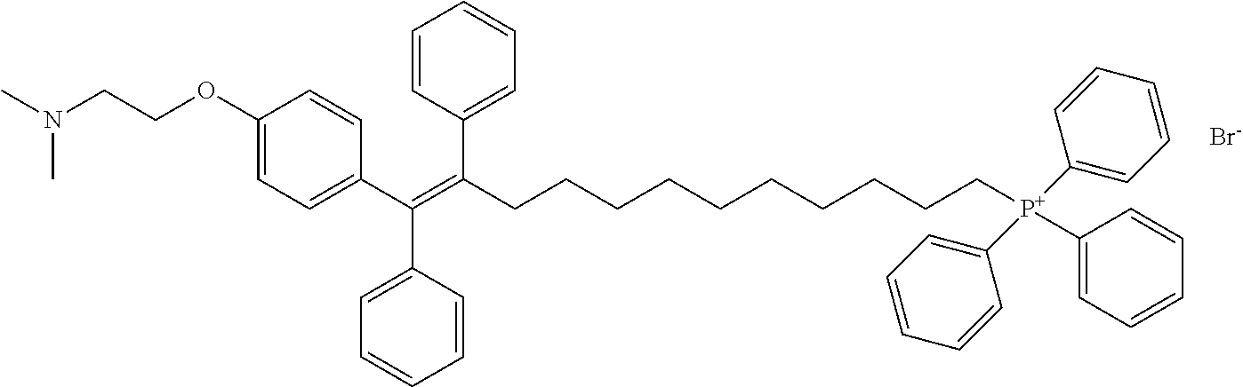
C1(OCCN(C)C)=CC=C(C(C2=CC=CC=C2)=C(C2=CC=CC=C2)CCCCCCCCCC[P+](C2=CC=CC=C2)(C2=CC=CC=C2)C2=CC=CC=C2)C=C1.[Br-]
